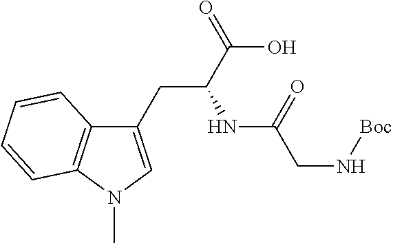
C1(CC(C(O)=O)NC(CN[Boc])=O)=CN(C)C2=C1C=CC=C2
